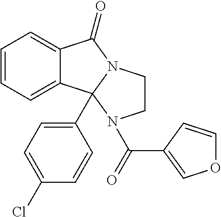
C1=CC=C2C(=C1)C(=O)N1CCN(C(C3=COC=C3)=O)C21C1=CC=C(Cl)C=C1
